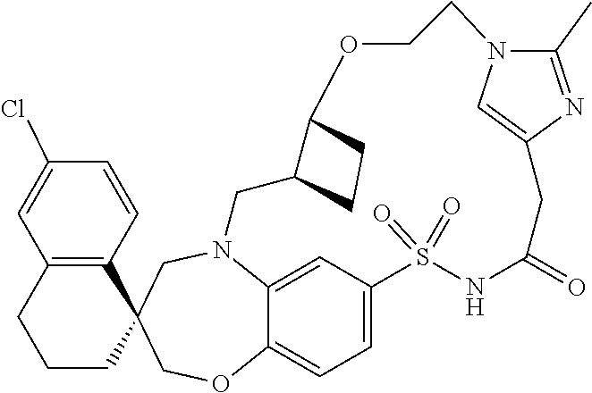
N12C3=CC(=CC=C3OCC3(C4=C(C=C(Cl)C=C4)CCC3)C1)S(=O)(=O)NC(=O)CC1=CN(C(C)=N1)CCOC1C(C2)CC1
